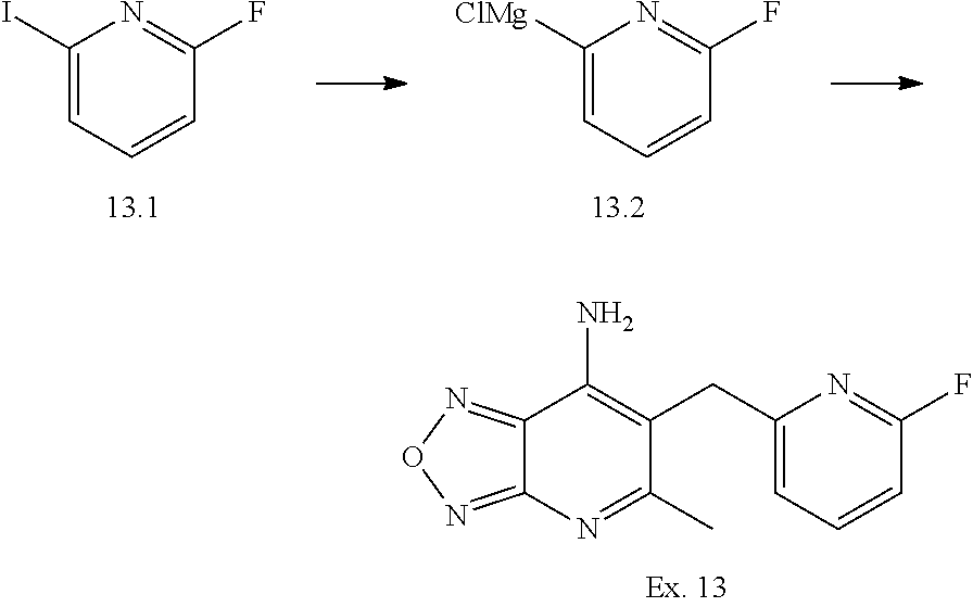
C(C1=C(N)C2=NON=C2N=C1C)C1=CC=CC(F)=N1.C1([ClMg])=CC=CC(F)=N1.C1(I)=CC=CC(F)=N1
